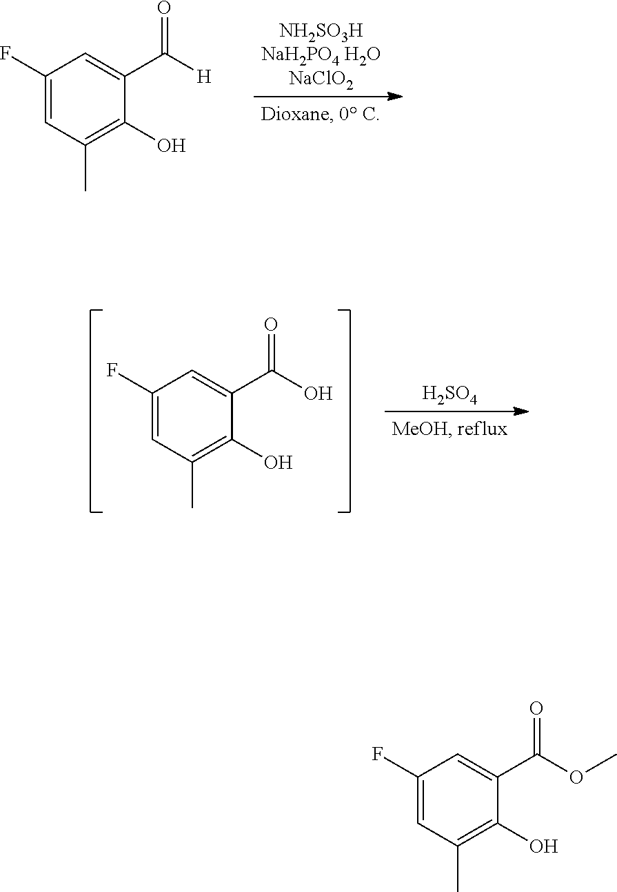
C1=C(F)C=C(C(=O)[H])C(O)=C1C.C1=C(C(=O)O)C(O)=C(C)C=C1F.[H2SO4].C1=C(F)C=C(C(=O)OC)C(O)=C1C
